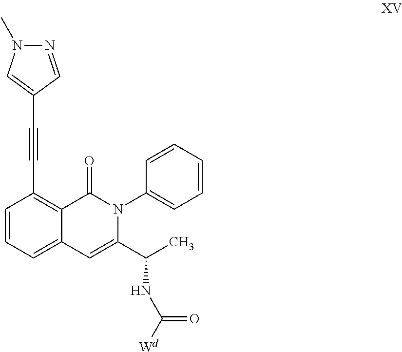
C1=CC=C2C(=C1C#CC1=CN(C)N=C1)C(=O)N(C1=CC=CC=C1)C(C(C)NC([Wd])=O)=C2
